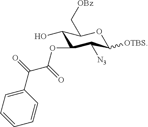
C1(O)C(OC(=O)C(C2=CC=CC=C2)=O)C([N3])C([OTBS])OC1C[OBz]
